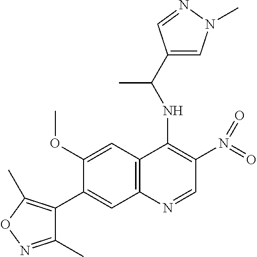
C1(OC)=CC2=C(C=C1C1=C(C)ON=C1C)N=CC(N(=O)=O)=C2NC(C1=CN(C)N=C1)C
